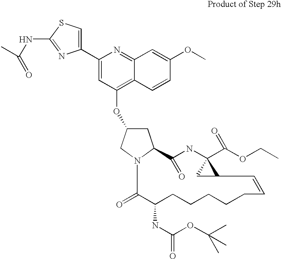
C1C(OC2=C3C(=NC(C4=CSC(NC(=O)C)=N4)=C2)C=C(OC)C=C3)CN2C1C(=O)NC1(C(OCC)=O)CC1C=CCCCCCC(NC(OC(C)(C)C)=O)C2=O
